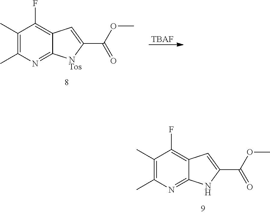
C1(C)=C(C)N=C2C(=C1F)C=C(C(OC)=O)N2.C1(C)=C(C)N=C2C(=C1F)C=C(C(OC)=O)[NTos]2.[TBAF]
